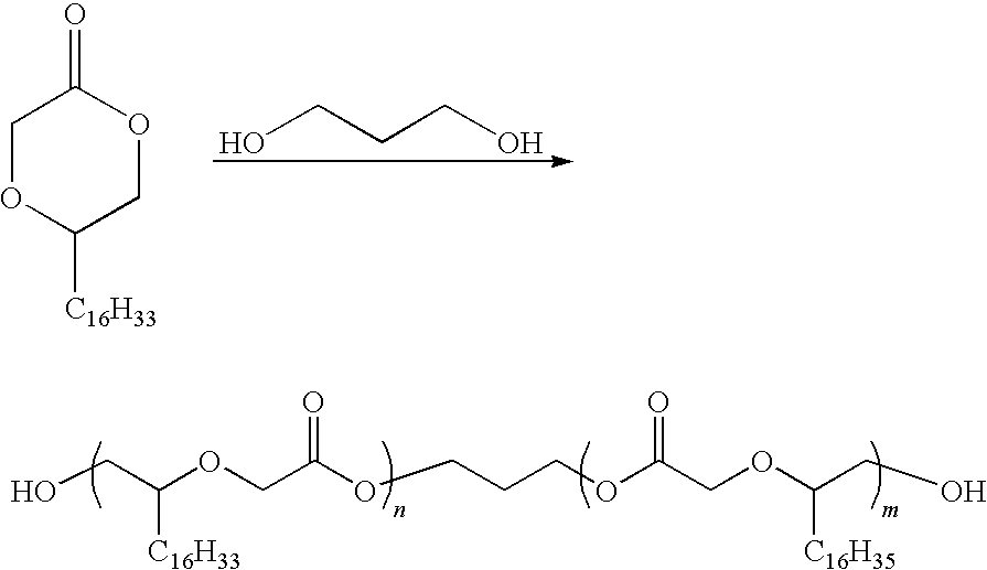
C1OC([C16H33])COC1=O.OCCCO.OCC(OCC(OCCCOC(COC([C16H35])CO)=O)=O)[C16H33]
